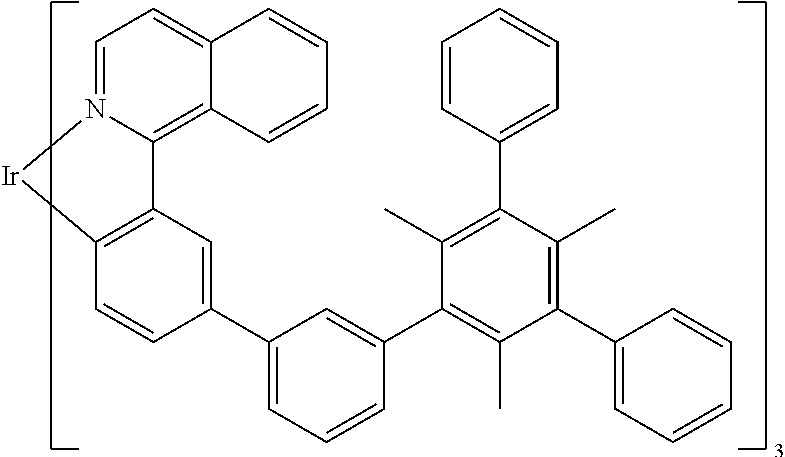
C12=C3C(=CC=N1[Ir]C1=C2C=C(C2=CC=CC(C4=C(C)C(C5=CC=CC=C5)=C(C)C(C5=CC=CC=C5)=C4C)=C2)C=C1)C=CC=C3
